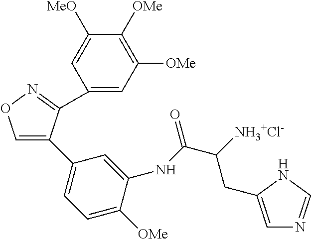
C1=C(C2=CC=C([OMe])C(NC(C([NH3+Cl-])CC3=CN=CN3)=O)=C2)C(C2=CC([OMe])=C([OMe])C([MeO])=C2)=NO1
